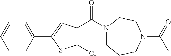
N1(C(=O)C2=C(Cl)SC(C3=CC=CC=C3)=C2)CCCN(C(=O)C)CC1
